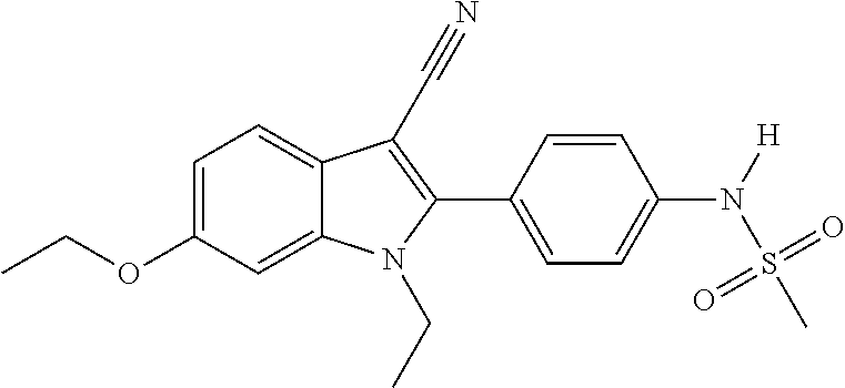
C1=C(OCC)C=C2C(=C1)C(C#N)=C(C1=CC=C(N([H])S(C)(=O)=O)C=C1)N2CC
